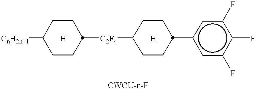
[CnH2n+1]C1CCC([C2F4]C2CCC(c3cc(F)c(F)c(F)c3)CC2)CC1.[H].[H]
